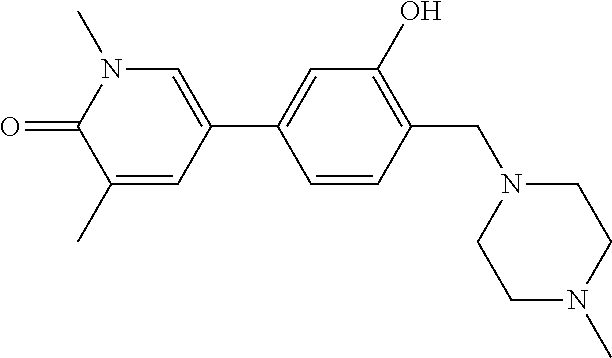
O=C1N(C)C=C(C2=CC(O)=C(CN3CCN(C)CC3)C=C2)C=C1C
